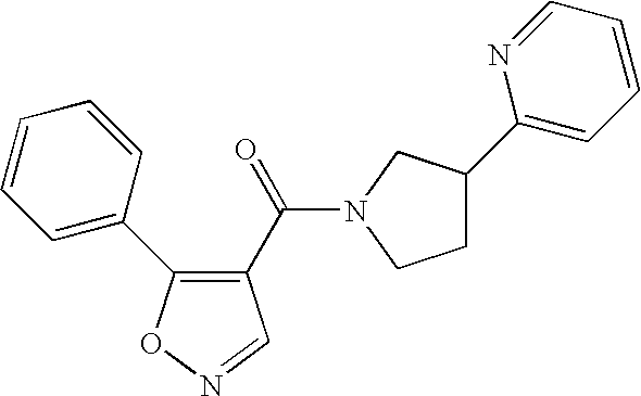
C1(C(=O)N2CC(C3=CC=CC=N3)CC2)=C(C2=CC=CC=C2)ON=C1
